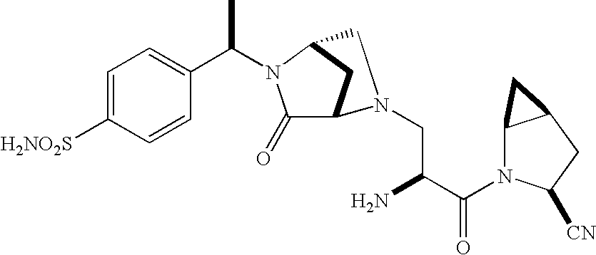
C1=C([H2NO2S])C=CC(C(C)N2C(=O)C3CC2CN3CC(N)C(N2C3C(CC2[CN])C3)=O)=C1
